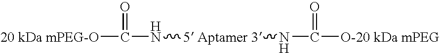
C(N[5 Aptamer 3]NC([O-20 kDa mPEG])=O)(=O)[20 kDa mPEG-O]
